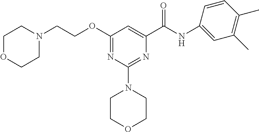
N(C(C1=CC(OCCN2CCOCC2)=NC(N2CCOCC2)=N1)=O)C1=CC(C)=C(C)C=C1
